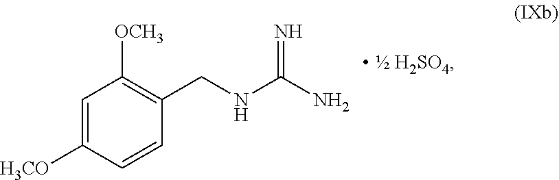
C1=C([H3CO])C=CC(CNC(N)=N)=C1[OCH3]
